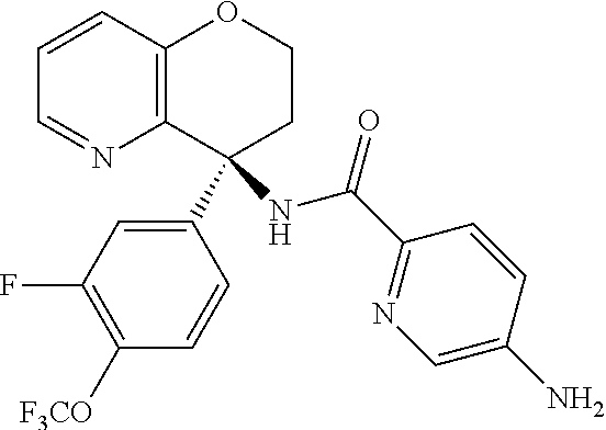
C1=CC2=C(N=C1)C(C1=CC(F)=C([F3CO])C=C1)(NC(C1=NC=C(N)C=C1)=O)CCO2
